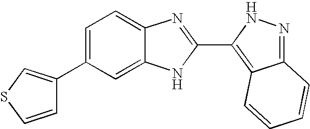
C1=C(C2=CSC=C2)C=C2C(=C1)N=C(C1=C3C(=NN1)C=CC=C3)N2
